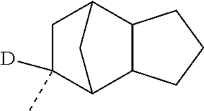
C1CCC2C3CC([D])(C)C(C12)C3
